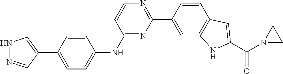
N1N=CC(C2=CC=C(NC3=NC(C4=CC5=C(C=C4)C=C(C(N4CC4)=O)N5)=NC=C3)C=C2)=C1
